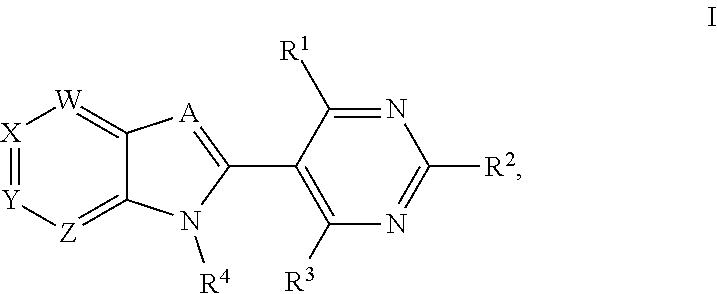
[X]1=[Y][Z]=C2C(=[W]1)[A]=C(C1=C([R3])N=C([R2])N=C1[R1])N2[R4]
